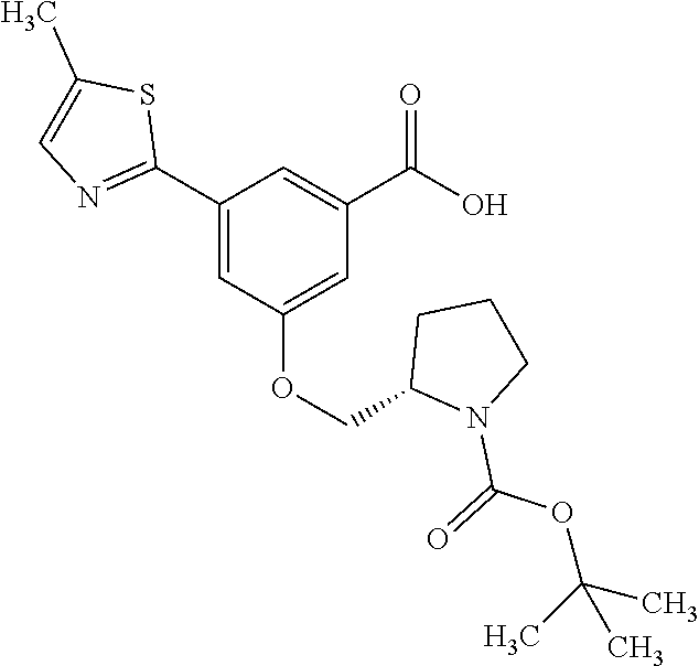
C1(C2=NC=C(C)S2)=CC(OCC2N(C(=O)OC(C)(C)C)CCC2)=CC(C(O)=O)=C1
